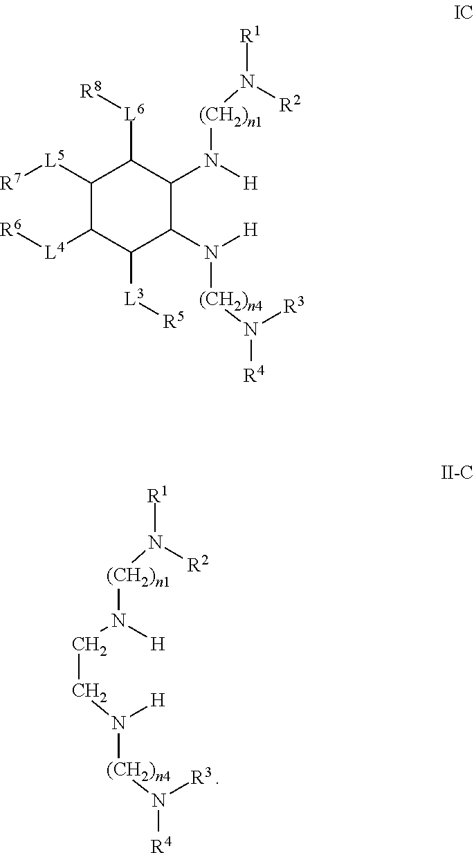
C(CN([H])[(CH2)n1]N([R1])[R2])N([H])[(CH2)n4]N([R4])[R3].C1([L5][R7])C([L4][R6])C([L3][R5])C(N([H])[(CH2)n4]N([R4])[R3])C(N([H])[(CH2)n1]N([R1])[R2])C1[L6][R8]
